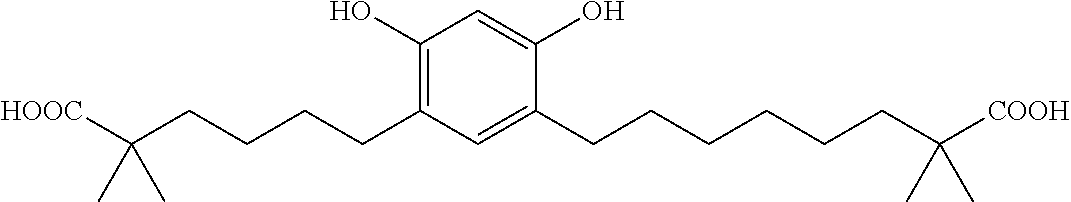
C1(O)=C(CCCCC([HOOC])(C)C)C=C(CCCCCCC([COOH])(C)C)C(O)=C1
